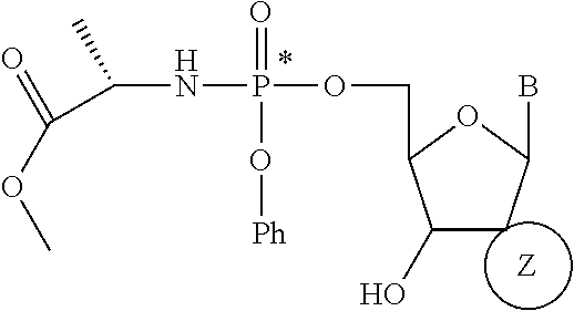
C1(O)CC(B)OC1COP(NC(C(OC)=O)C)(=O)O[Ph]
